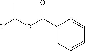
C1(C(OC(I)C)=O)=CC=CC=C1
